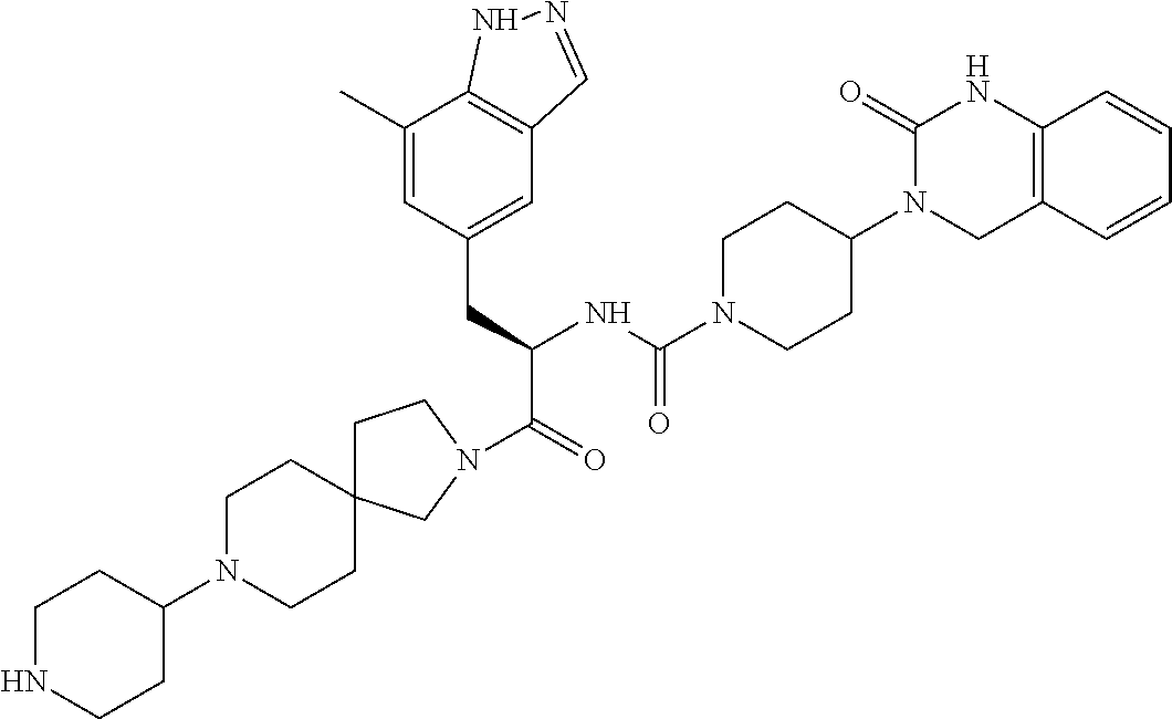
C1(C)=CC(CC(C(=O)N2CC3(CC2)CCN(C2CCNCC2)CC3)NC(N2CCC(N3CC4=C(NC3=O)C=CC=C4)CC2)=O)=CC2=C1NN=C2
